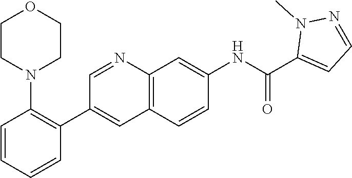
C1=NC2=C(C=C1C1=C(N3CCOCC3)C=CC=C1)C=CC(NC(C1=CC=NN1C)=O)=C2
